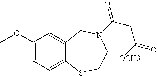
C1(OC)=CC=C2C(=C1)CN(C(CC([OCH3])=O)=O)CCS2
